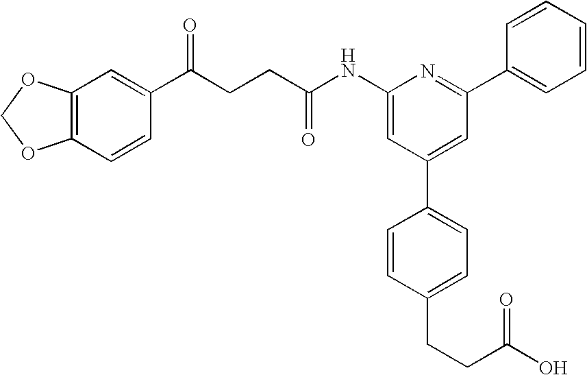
C1(NC(CCC(C2=CC3=C(C=C2)OCO3)=O)=O)=CC(C2=CC=C(CCC(O)=O)C=C2)=CC(C2=CC=CC=C2)=N1
